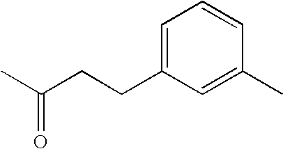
CC(CCC1=CC=CC(C)=C1)=O
